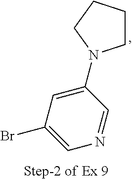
C1(N2CCCC2)=CC(Br)=CN=C1
